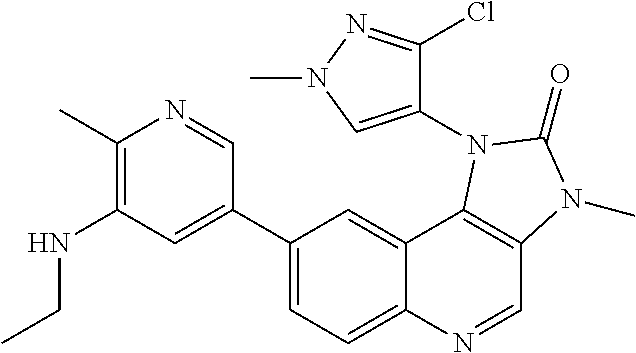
C1(C)=C(NCC)C=C(C2=CC=C3C(=C2)C2=C(C=N3)N(C)C(=O)N2C2=CN(C)N=C2Cl)C=N1
